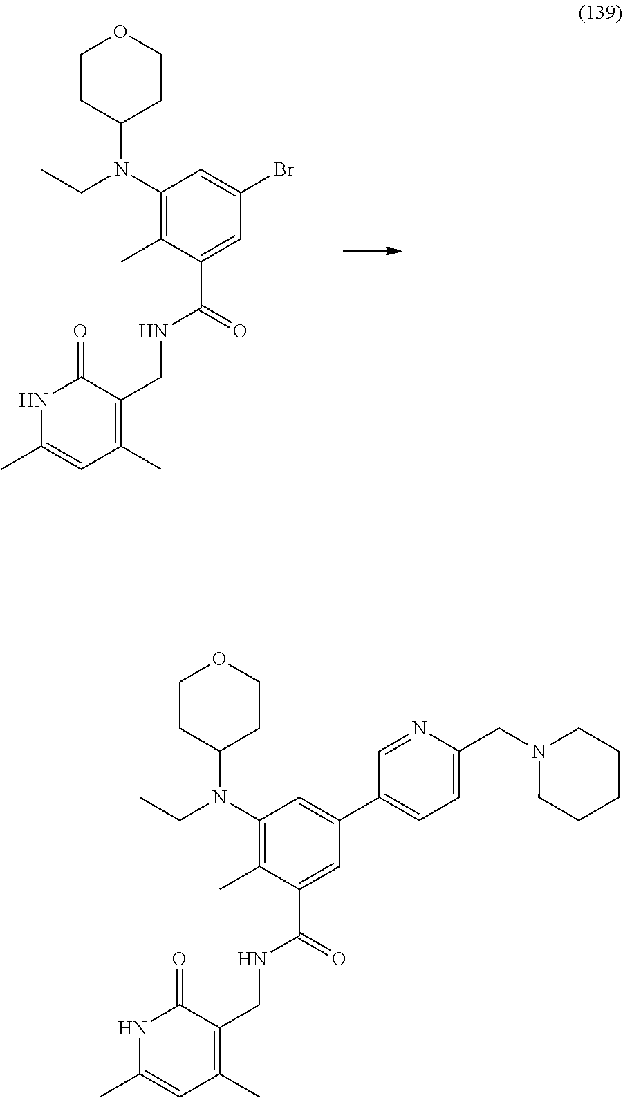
C1CC(N(C2=C(C)C(C(=O)NCC3=C(C)C=C(C)NC3=O)=CC(Br)=C2)CC)CCO1.C1CC(N(C2=C(C)C(C(=O)NCC3=C(C)C=C(C)NC3=O)=CC(C3=CC=C(CN4CCCCC4)N=C3)=C2)CC)CCO1
